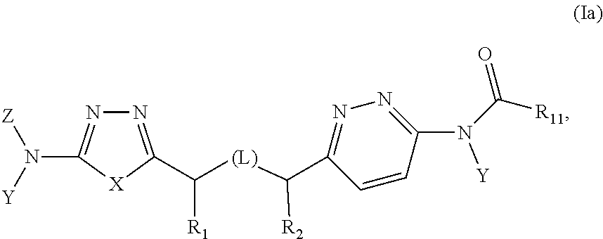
N1=C(C([(L)]C(C2=NN=C(N(C([R11])=O)[Y])C=C2)[R2])[R1])[X]C(N([Z])[Y])=N1
